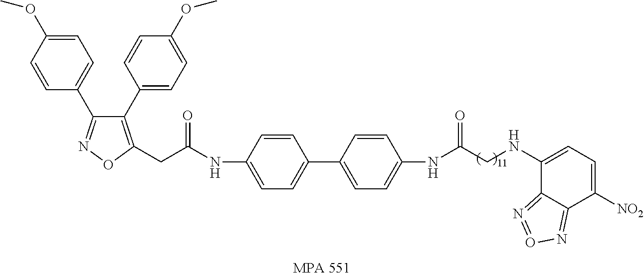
C1=CC(OC)=CC=C1C1=NOC(CC(NC2=CC=C(C3=CC=C(NC(=O)CNC4=CC=C([NO2])C5=NO=N=C45)C=C3)C=C2)=O)=C1C1=CC=C(OC)C=C1
